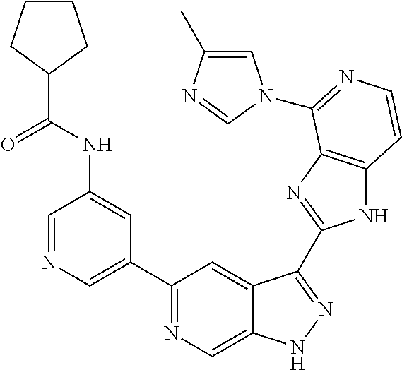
C1=NC=C(C2=NC=C3C(=C2)C(C2=NC4=C(N2)C=CN=C4N2C=C(C)N=C2)=NN3)C=C1NC(C1CCCC1)=O
